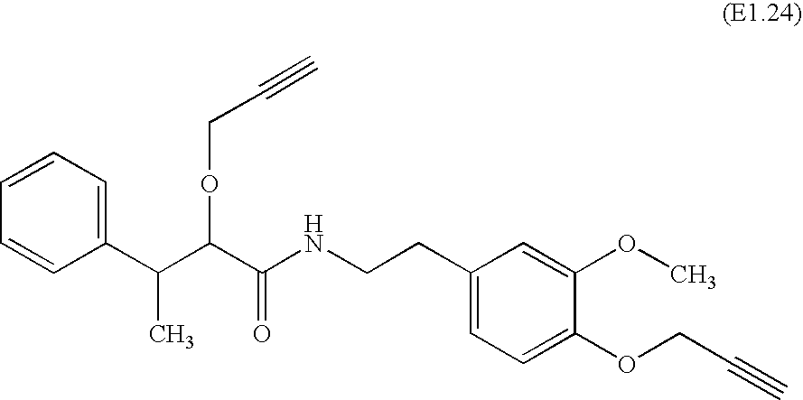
C1=CC=C(C(C(C(NCCC2=CC=C(OCC#C)C(OC)=C2)=O)OCC#C)C)C=C1
